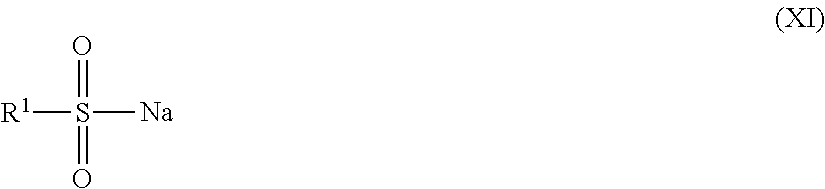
[R1]S(=O)(=O)[Na]
